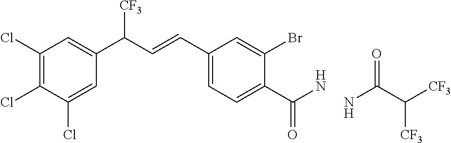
C1(Cl)=C(Cl)C(Cl)=CC(C(C=CC2=CC=C(C(N)=O)C(Br)=C2)[CF3])=C1.NC(C([CF3])[CF3])=O
